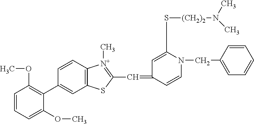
C1(C2=C(OC)C=CC=C2OC)=CC2=C(C=C1)[N+](C)=C(C=C1C=C(S[(CH2)2]N(C)C)N(CC3=CC=CC=C3)C=C1)S2
